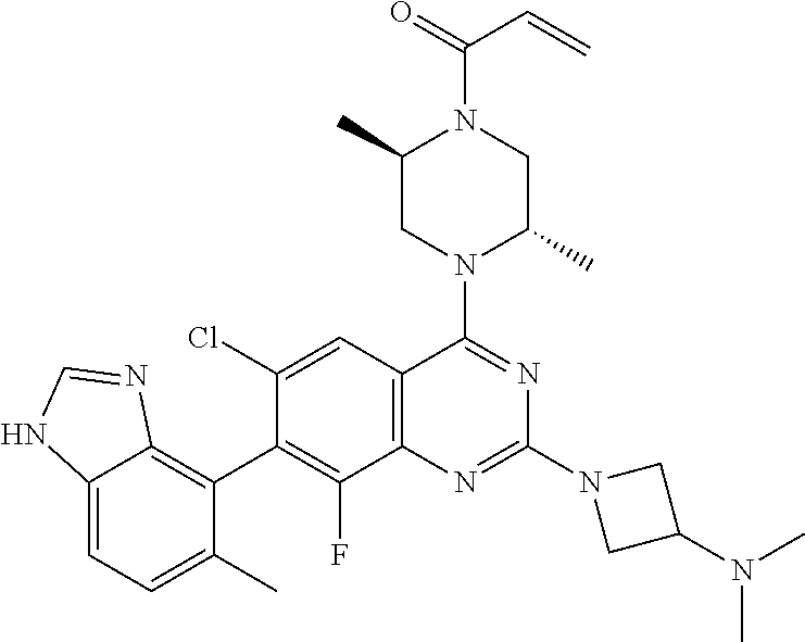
C12=CC=C(C)C(C3=C(F)C4=C(C=C3Cl)C(N3C(C)CN(C(=O)C=C)C(C)C3)=NC(N3CC(N(C)C)C3)=N4)=C1N=CN2
